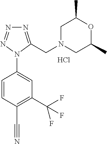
C1=CC(C#N)=C(C(F)(F)F)C=C1N1C(CN2CC(C)OC(C)C2)=NN=N1.Cl
